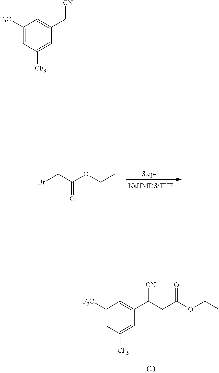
C1=C([F3C])C=C(C[CN])C=C1[CF3].CCOC(CBr)=O.C1=C([F3C])C=C(C(CC(=O)OCC)[CN])C=C1[CF3]
